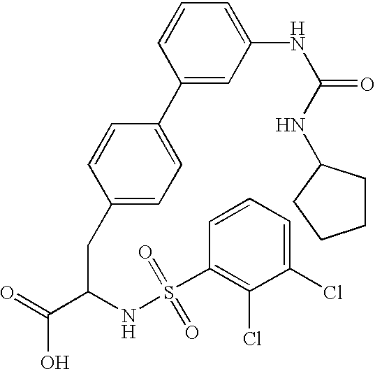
C1(CC(C(=O)O)NS(C2=C(Cl)C(Cl)=CC=C2)(=O)=O)=CC=C(C2=CC(NC(=O)NC3CCCC3)=CC=C2)C=C1
